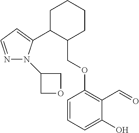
C1C(C2=CC=NN2C2COC2)C(COC2=C(C=O)C(O)=CC=C2)CCC1
